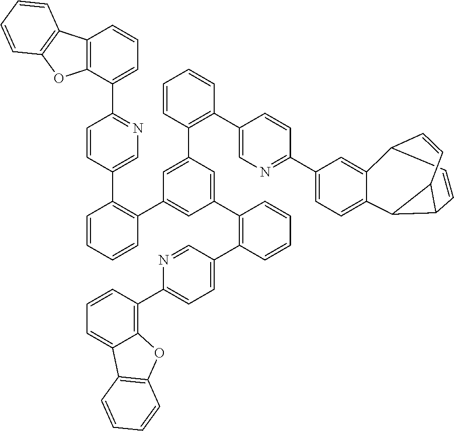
C12C=CC3C(C3C3=CC=C(C4=NC=C(C5=C(C6=CC(C7=C(C8=CN=C(C9=CC=CC%10=C9OC9=C%10C=CC=C9)C=C8)C=CC=C7)=CC(C7=C(C8=CC=C(C9=C%10C(=CC=C9)C9=C(O%10)C=CC=C9)N=C8)C=CC=C7)=C6)C=CC=C5)C=C4)C=C13)C=C2
